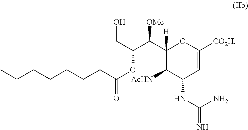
C1(C(C(OC(CCCCCCC)=O)CO)[OMe])([H])C([AcHN])C(NC(N)=N)C=C([CO2H])O1
